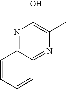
N1=C2C(=NC(C)=C1O)C=CC=C2
